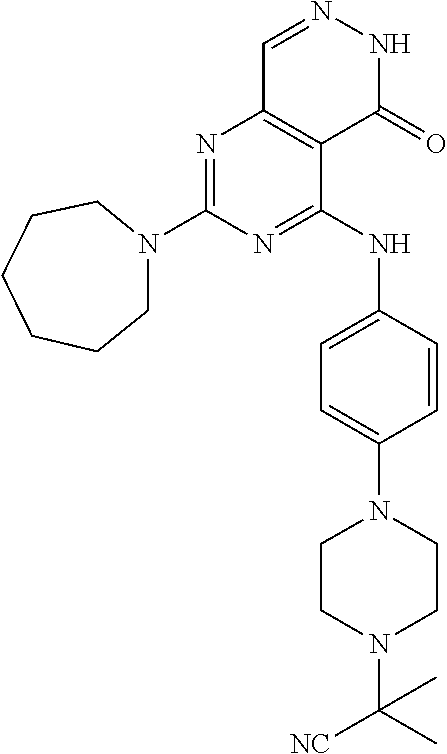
N1=C(NC2=CC=C(N3CCN(C(C)([NC])C)CC3)C=C2)C2=C(N=C1N1CCCCCC1)C=NNC2=O
